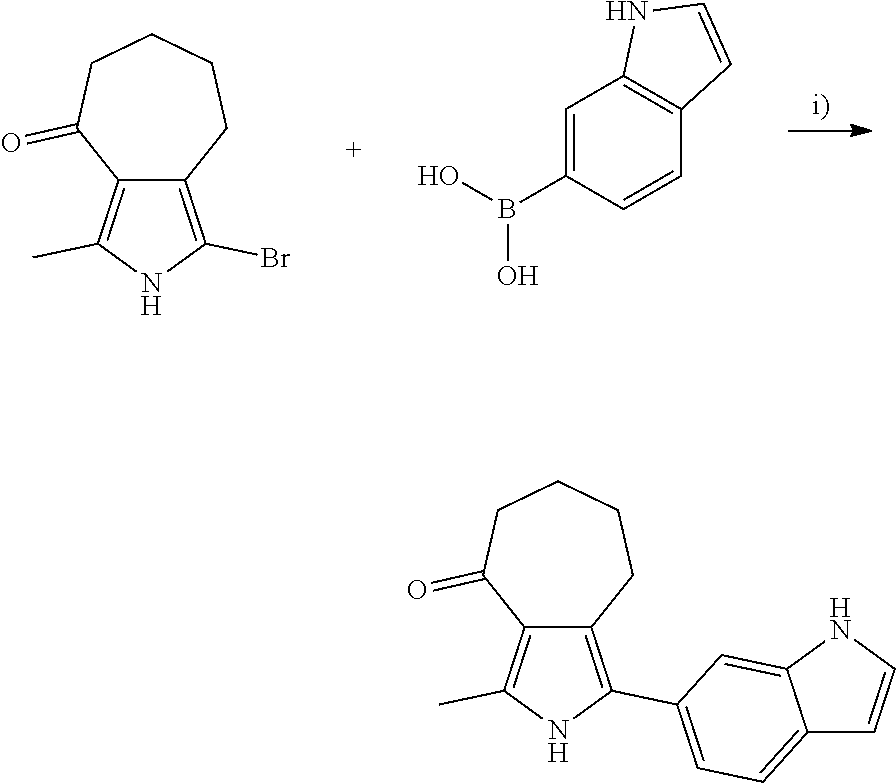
C12=C(Br)NC(C)=C1C(=O)CCCC2.C1=C(B(O)O)C=CC2=C1NC=C2.C12=C(C3=CC=C4C(=C3)NC=C4)NC(C)=C1C(=O)CCCC2
